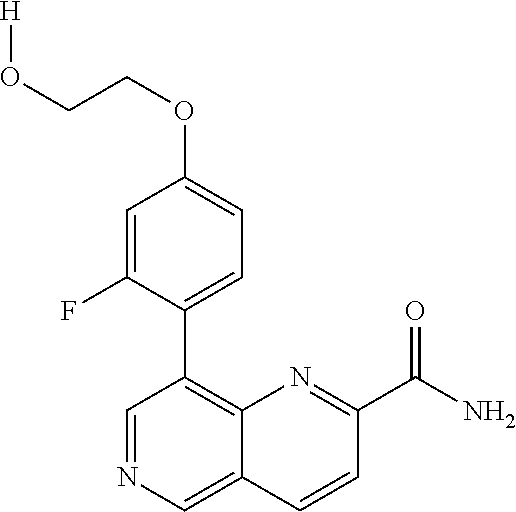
C1(OCCO[H])=CC=C(C2=C3C(=CN=C2)C=CC(C(N)=O)=N3)C(F)=C1
